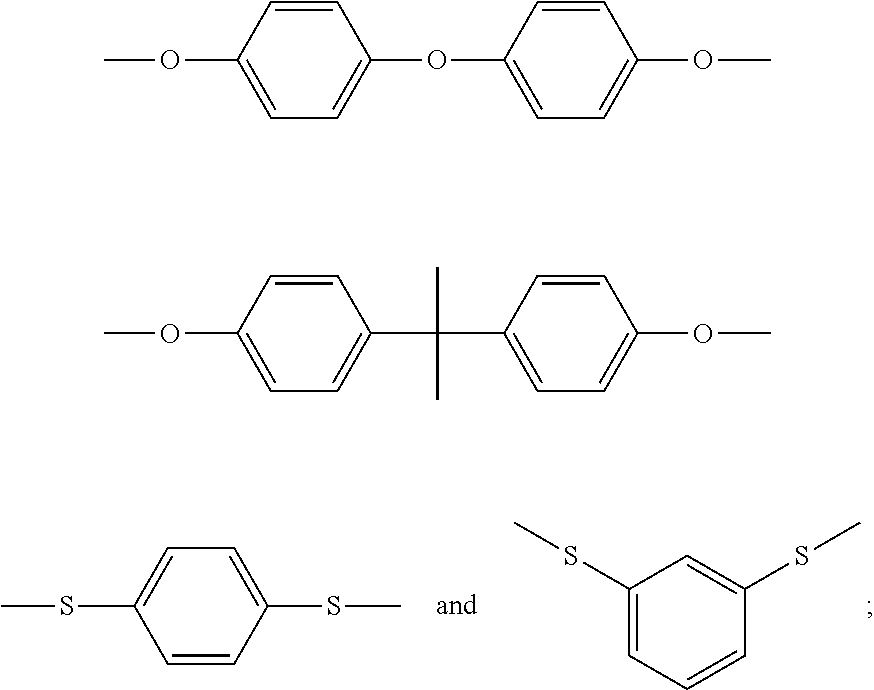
C1(SC)=CC=CC(SC)=C1.C1=CC(SC)=CC=C1SC.C1=CC(OC)=CC=C1OC1=CC=C(OC)C=C1.C1=CC(OC)=CC=C1C(C1=CC=C(OC)C=C1)(C)C
